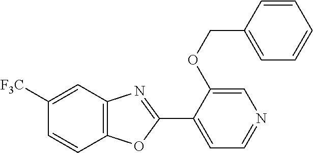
C12=C(C=C([F3C])C=C1)N=C(C1=CC=NC=C1OCC1=CC=CC=C1)O2
